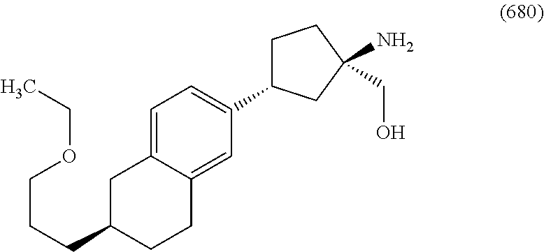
C1=C2C(=CC(C3CCC(N)(CO)C3)=C1)CCC(CCCOCC)C2
